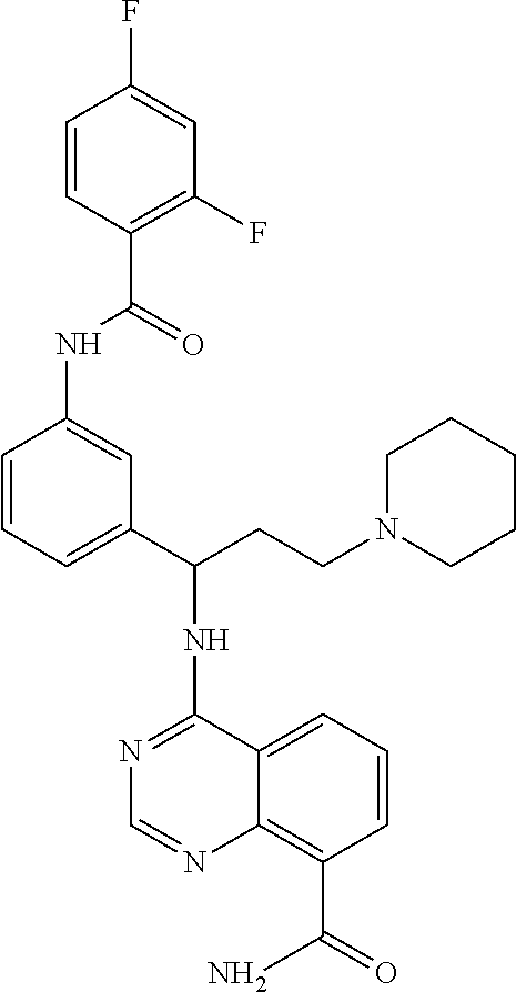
C1=CC=C(C(CCN2CCCCC2)NC2=NC=NC3=C(C(=O)N)C=CC=C23)C=C1NC(=O)C1=C(F)C=C(F)C=C1
